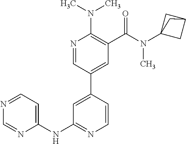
C1(NC2=CC=NC=N2)=NC=CC(C2=CC(C(N(C34CC(C3)C4)C)=O)=C(N(C)C)N=C2)=C1
